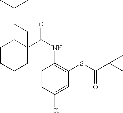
C(NC1=C(SC(=O)C(C)(C)C)C=C(Cl)C=C1)(=O)C1(CCC(C)C)CCCCC1
